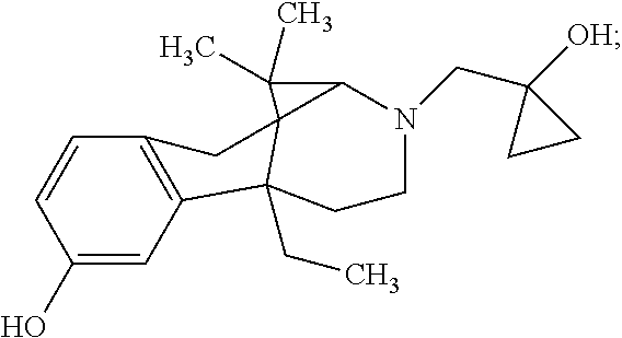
C1(O)=CC2=C(C=C1)CC13C2(CC)CCN(CC2([OH])CC2)C1C3(C)C
